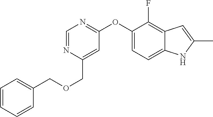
C1(OC2=NC=NC(COCC3=CC=CC=C3)=C2)=CC=C2C(=C1F)C=C(C)N2
